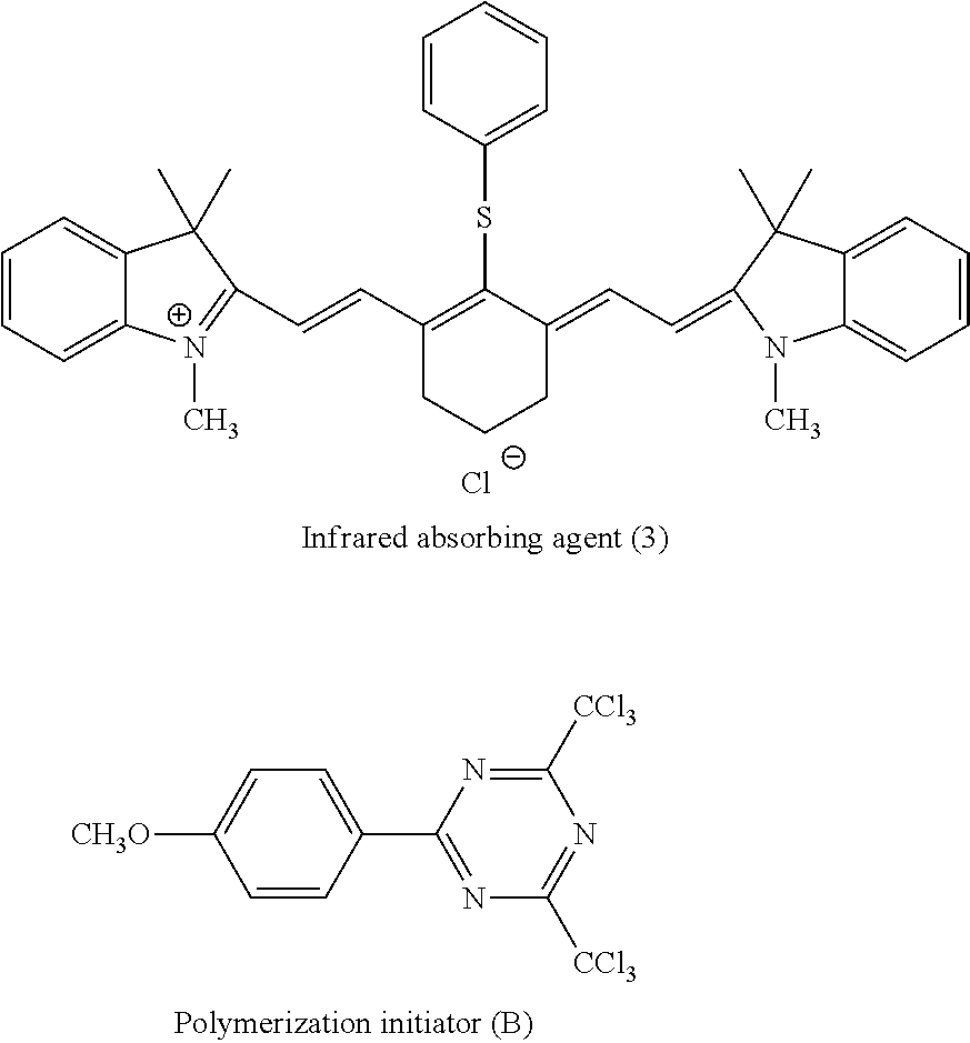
[Cl-].C1=CC=C2C(=C1)C(C)(C)C(C=CC1=C(SC3=CC=CC=C3)C(=CC=C3C(C)(C)C4=CC=CC=C4N3C)CCC1)=[N+]2C.[CH3O]C1=CC=C(C2=NC([CCl3])=NC([CCl3])=N2)C=C1
